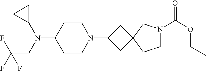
C1CN(C2CC3(C2)CCN(C(OCC)=O)C3)CCC1N(C1CC1)CC(F)(F)F
